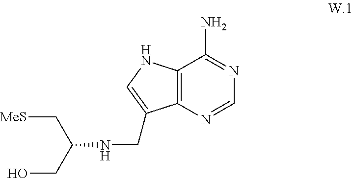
C12=C(N=CN=C1N)C(CNC(C[MeS])CO)=CN2
